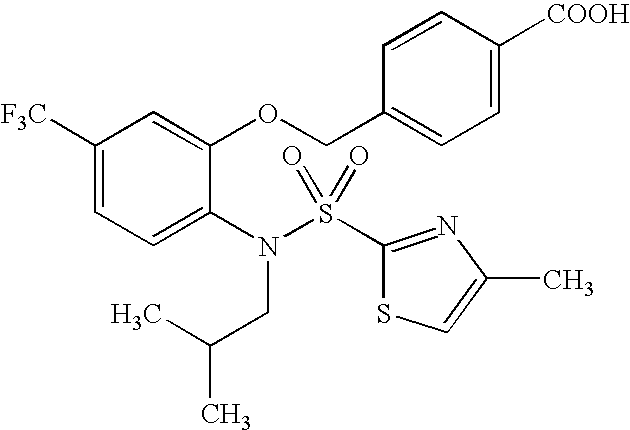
C1([CF3])=CC=C(N(S(=O)(=O)C2=NC(C)=CS2)CC(C)C)C(OCC2=CC=C([COOH])C=C2)=C1
